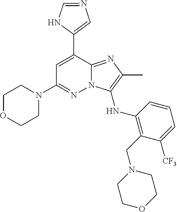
C1(C2=CC(N3CCOCC3)=NN3C2=NC(C)=C3NC2=C(CN3CCOCC3)C([CF3])=CC=C2)=CN=CN1
